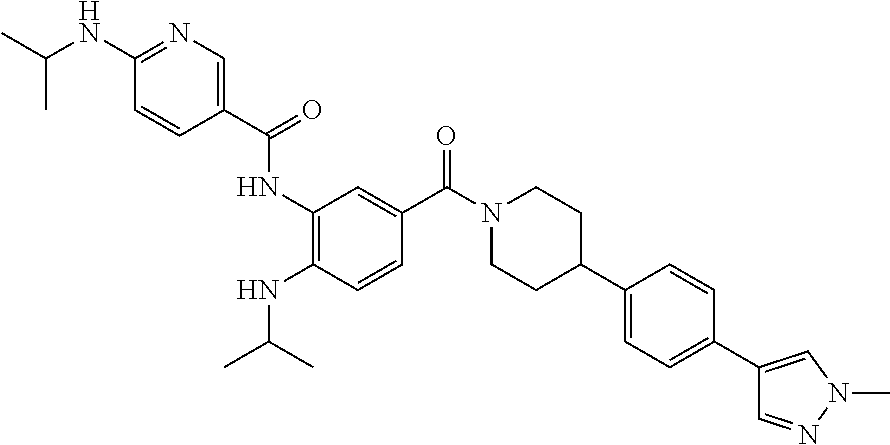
CC(C)NC1=C(NC(C2=CN=C(NC(C)C)C=C2)=O)C=C(C(N2CCC(C3=CC=C(C4=CN(C)N=C4)C=C3)CC2)=O)C=C1
